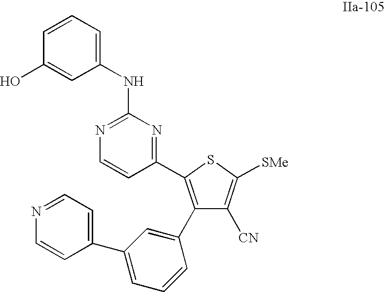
C1(C2=CC(C3=CC=NC=C3)=CC=C2)=C(C2=NC(NC3=CC=CC(O)=C3)=NC=C2)SC([SMe])=C1[CN]
